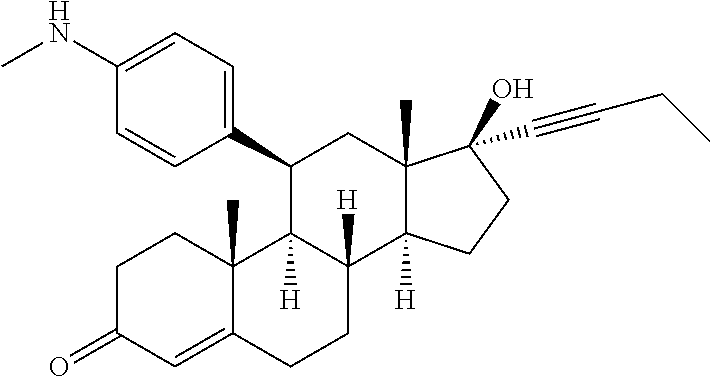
C1(C2C3([H])C([H])(C4([H])C(C)(C2)C(O)(C#CCC)CC4)CCC2=CC(=O)CCC32C)=CC=C(NC)C=C1
